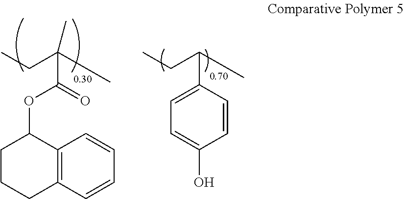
CCC(C)C1=CC=C(O)C=C1.CCC(C)(C(OC1CCCC2=C1C=CC=C2)=O)C
